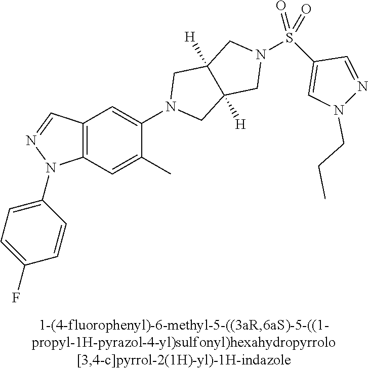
N1(C2=CC3=C(C=C2C)N(C2=CC=C(F)C=C2)N=C3)CC2([H])C([H])(C1)CN(S(C1=CN(CCC)N=C1)(=O)=O)C2
